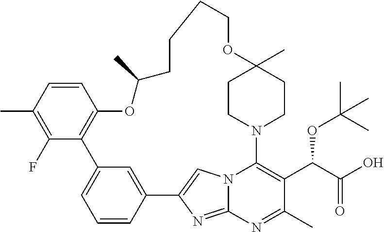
C1=CC(C)=C(F)C2=C1OC(C)CCCCOC1(C)CCN(C3=C(C(C(O)=O)OC(C)(C)C)C(C)=NC4=NC(=CN43)C3=CC2=CC=C3)CC1
